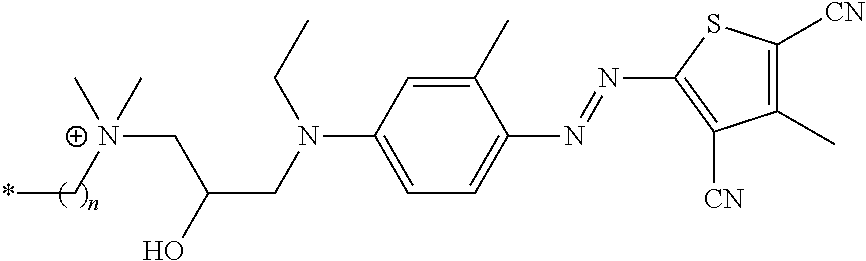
C1(C)=CC(N(CC(O)C[N+](C)(C*)C)CC)=CC=C1N=NC1=C([CN])C(C)=C([CN])S1
